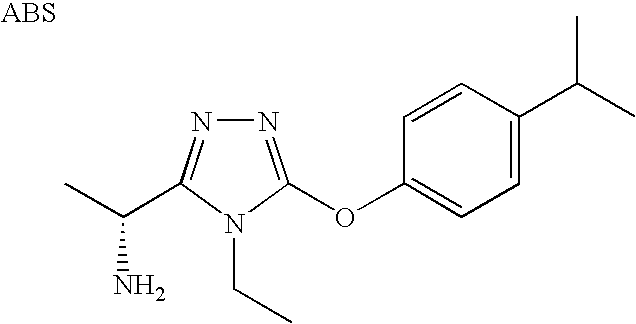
N1=C(OC2=CC=C(C(C)C)C=C2)N(CC)C(C(C)N)=N1
